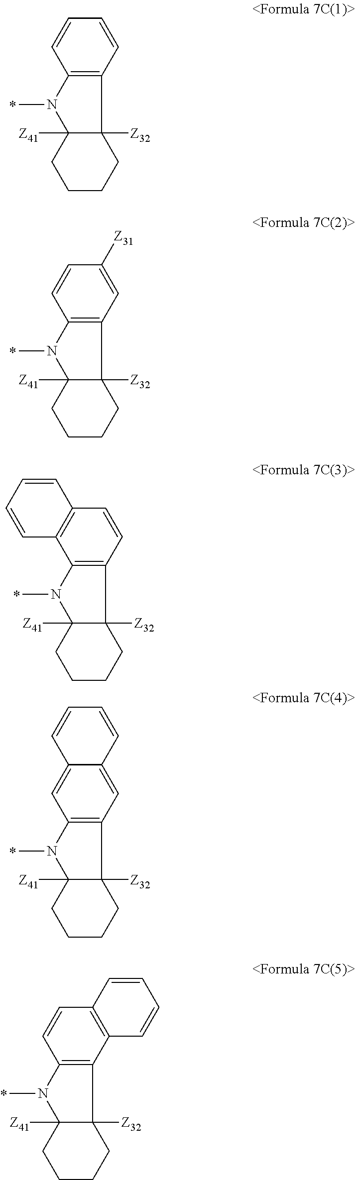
C12=C(C=CC=C1)C1([Z32])C([Z41])(N2C)CCCC1.C12=C(C=C([Z31])C=C1)C1([Z32])C([Z41])(N2C)CCCC1.C12=C(C=CC3=C1C=CC=C3)C1([Z32])C([Z41])(N2C)CCCC1.C12=C(C=C3C(=C1)C=CC=C3)C1([Z32])C([Z41])(N2C)CCCC1.C12=C(C3=C(C=C1)C=CC=C3)C1([Z32])C([Z41])(N2C)CCCC1
